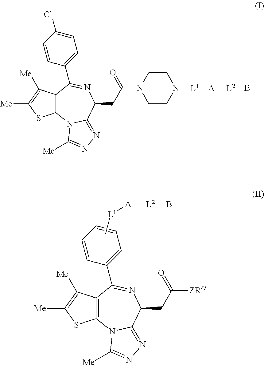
C12=C(N3C(=NN=C3[Me])C(CC([ZRO])=O)N=C1C1=CC=CC=C1)SC([Me])=C2[Me].[L2](B)[A][L1]C.C12=C(N3C(=NN=C3[Me])C(CC(N3CCN([L1][A][L2]B)CC3)=O)N=C1C1=CC=C(Cl)C=C1)SC([Me])=C2[Me]
